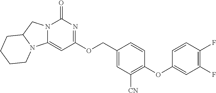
N12C(CN3C1=CC(OCC1=CC([CN])=C(OC4=CC(F)=C(F)C=C4)C=C1)=NC3=O)CCCC2
